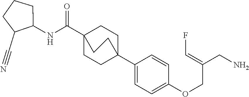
C1(C23CCC(C(NC4CCCC4C#N)=O)(CC2)CC3)=CC=C(OCC(CN)=CF)C=C1
